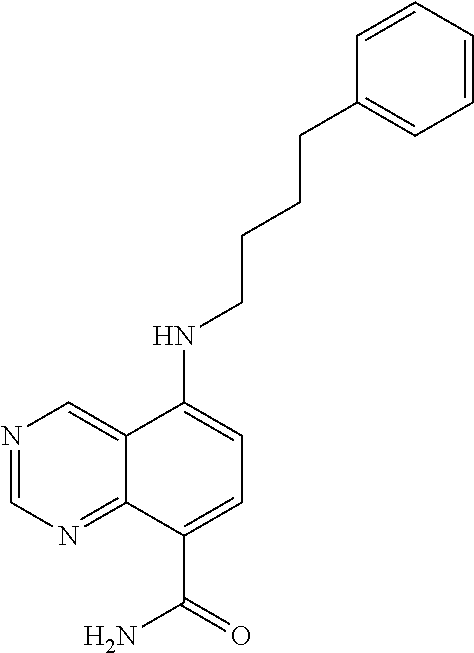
C(CC1=CC=CC=C1)CCNC1=CC=C(C(=O)N)C2=NC=NC=C21
